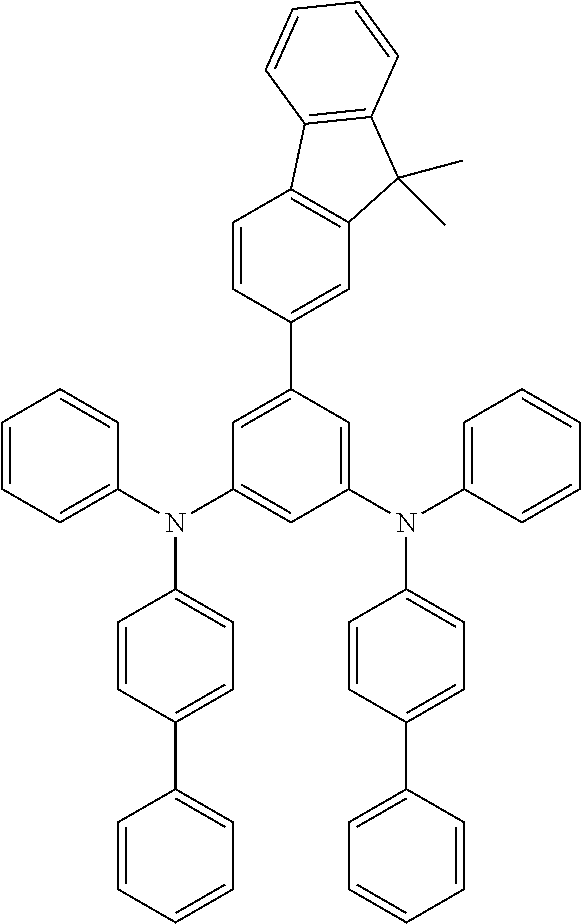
C1=CC=C(N(C2=CC(N(C3=CC=CC=C3)C3=CC=C(C4=CC=CC=C4)C=C3)=CC(C3=CC4=C(C=C3)C3=C(C4(C)C)C=CC=C3)=C2)C2=CC=C(C3=CC=CC=C3)C=C2)C=C1
